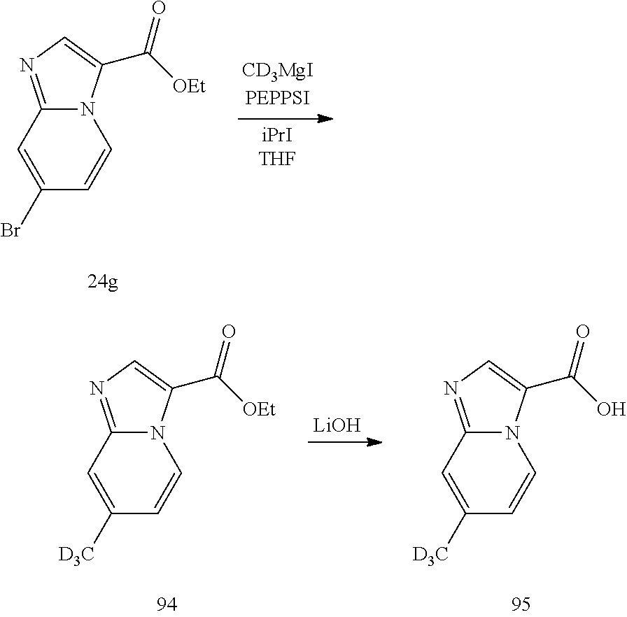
N12C(=NC=C1C(=O)[OEt])C=C(Br)C=C2.N12C(=NC=C1C(=O)[OEt])C=C([D3C])C=C2.[LiOH].N12C(=NC=C1C(=O)O)C=C([D3C])C=C2
